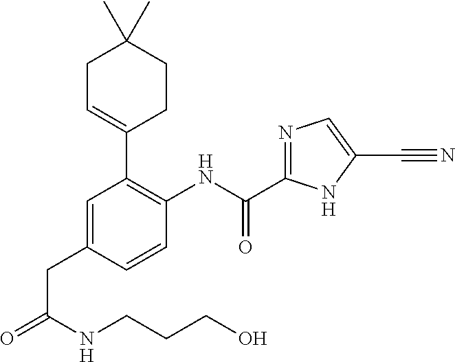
C(C1=CC(C2=CCC(C)(C)CC2)=C(NC(C2=NC=C(C#N)N2)=O)C=C1)C(NCCCO)=O
